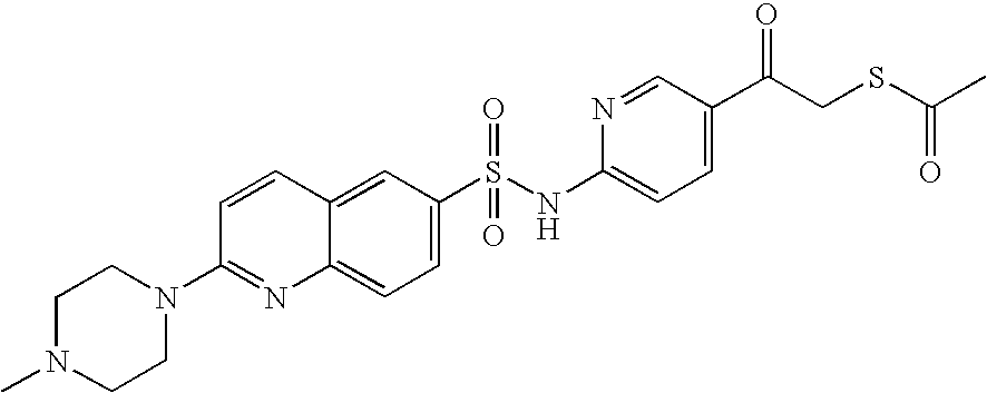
C12=CC(S(NC3=CC=C(C(CSC(C)=O)=O)C=N3)(=O)=O)=CC=C1N=C(N1CCN(C)CC1)C=C2
